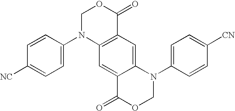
C1([NC])=CC=C(N2C3=C(C(=O)OC2)C=C2C(=C3)C(=O)OCN2C2=CC=C([CN])C=C2)C=C1
